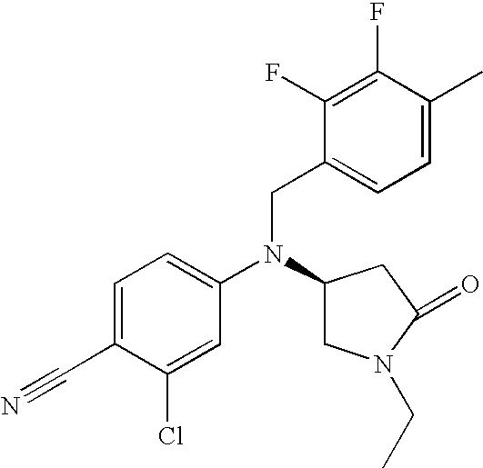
C1=C(C#N)C(Cl)=CC(N(C2CN(CC)C(=O)C2)CC2=CC=C(C)C(F)=C2F)=C1
